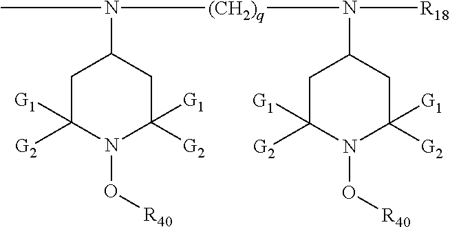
C1C([G2])([G1])N(O[R40])C([G2])([G1])CC1N([(CH2)q]N(C1CC([G1])([G2])N(O[R40])C([G1])([G2])C1)[R18])C
